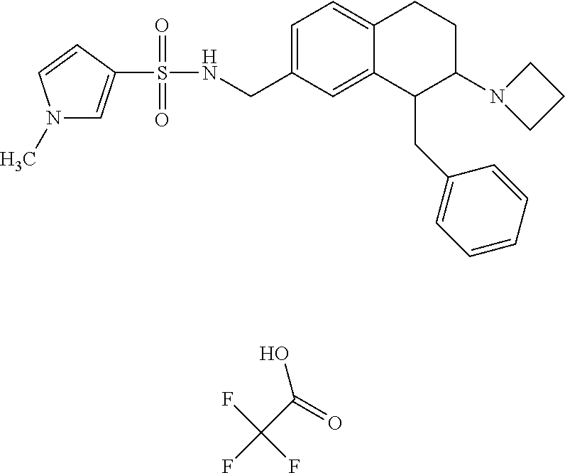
C1=C(CNS(=O)(=O)C2=CN(C)C=C2)C=C2C(=C1)CCC(N1CCC1)C2CC1=CC=CC=C1.FC(F)(F)C(=O)O
